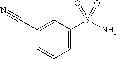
C1=C(S(N)(=O)=O)C=C(C#N)C=C1
